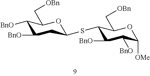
C1([BnO])CC(SC2C([BnO])C([BnO])C([OMe])OC2C[OBn])OC(C[OBn])C1[BnO]
